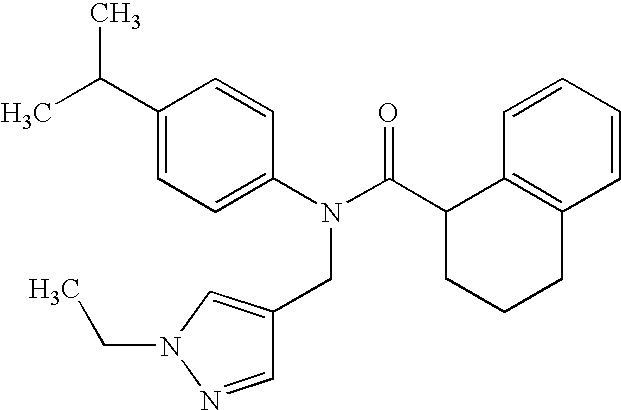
C1(C(C)C)=CC=C(N(C(C2CCCC3=C2C=CC=C3)=O)CC2=CN(CC)N=C2)C=C1
